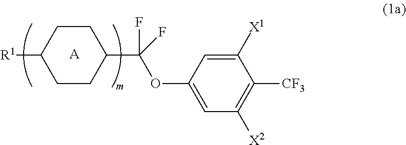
C1CC([R1])CCC1C(F)(OC1=CC([X2])=C([CF3])C([X1])=C1)F.[A]
